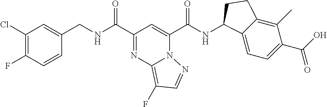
C1(Cl)=C(F)C=CC(CNC(C2=NC3=C(F)C=NN3C(C(NC3C4=CC=C(C(O)=O)C(C)=C4CC3)=O)=C2)=O)=C1
